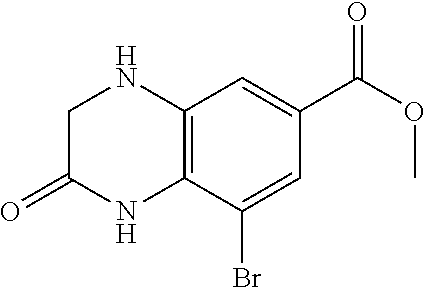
C12=C(C(Br)=CC(C(OC)=O)=C1)NC(=O)CN2
